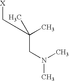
C(CN(C)C)(C)(C)C[X]
